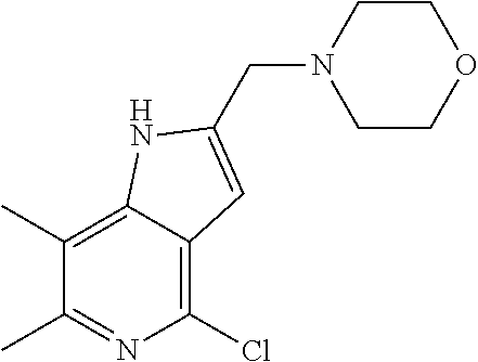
C1COCCN1CC1=CC2=C(Cl)N=C(C)C(C)=C2N1
